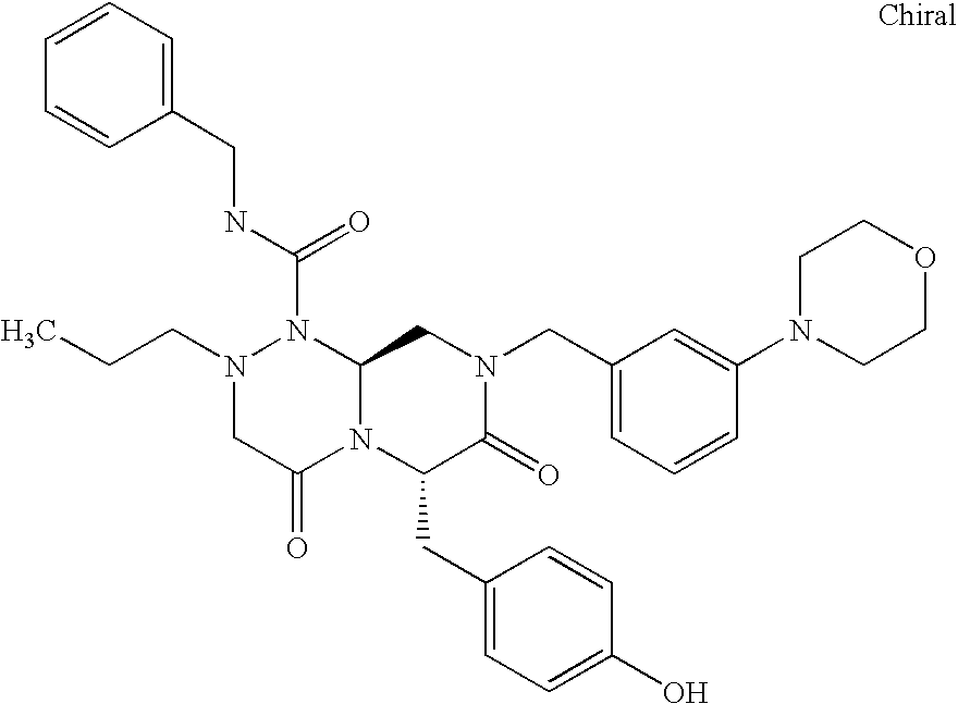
N1(C(NCC2=CC=CC=C2)=O)N(CCC)CC(=O)N2C1CN(CC1=CC=CC(N3CCOCC3)=C1)C(=O)C2CC1=CC=C(O)C=C1
